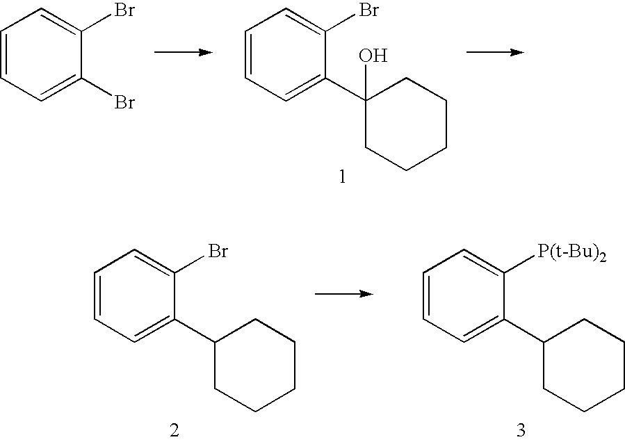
C1=CC=C(Br)C(Br)=C1.C1=CC=C(C2(O)CCCCC2)C(Br)=C1.C1=CC=C(C2CCCCC2)C(Br)=C1.C1=CC=C(C2CCCCC2)C([P(t-Bu)2])=C1
